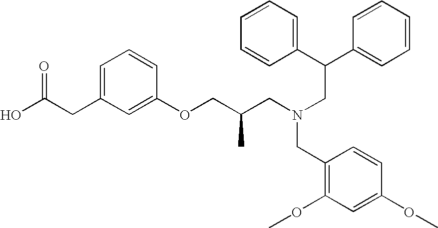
C(CC1=CC=CC(OCC(CN(CC(C2=CC=CC=C2)C2=CC=CC=C2)CC2=C(OC)C=C(OC)C=C2)C)=C1)(O)=O
